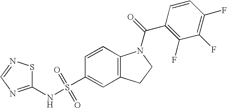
C1(NS(C2=CC3=C(C=C2)N(C(=O)C2=C(F)C(F)=C(F)C=C2)CC3)(=O)=O)=NC=NS1
